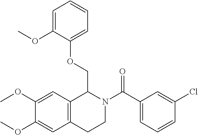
C1(C(N2CCC3=C(C2COC2=CC=CC=C2OC)C=C(OC)C(OC)=C3)=O)=CC=CC(Cl)=C1
